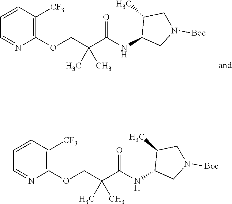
C1=CC([CF3])=C(OCC(C(NC2CN([Boc])CC2C)=O)(C)C)N=C1.C1=CC([CF3])=C(OCC(C(NC2CN([Boc])CC2C)=O)(C)C)N=C1
